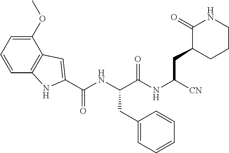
C1=CC=C(OC)C2=C1NC(C(NC(C(NC([CN])CC1CCCNC1=O)=O)CC1=CC=CC=C1)=O)=C2
